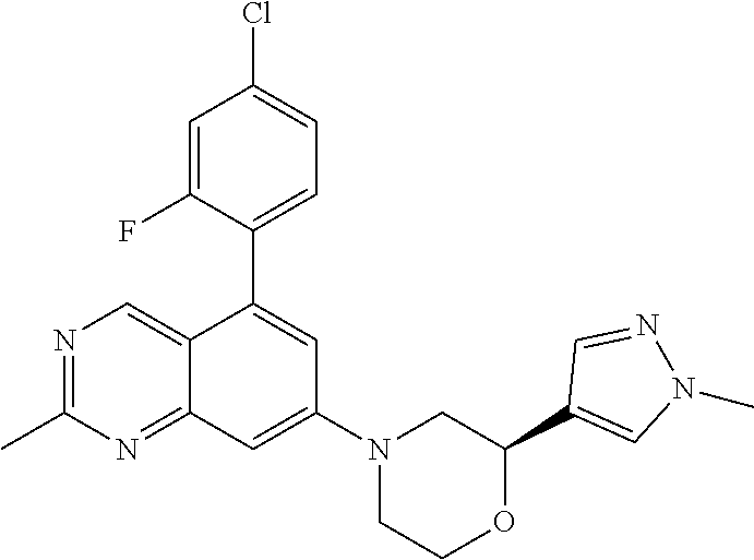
C1(C2=CC(N3CCOC(C4=CN(C)N=C4)C3)=CC3=NC(C)=NC=C23)=CC=C(Cl)C=C1F
